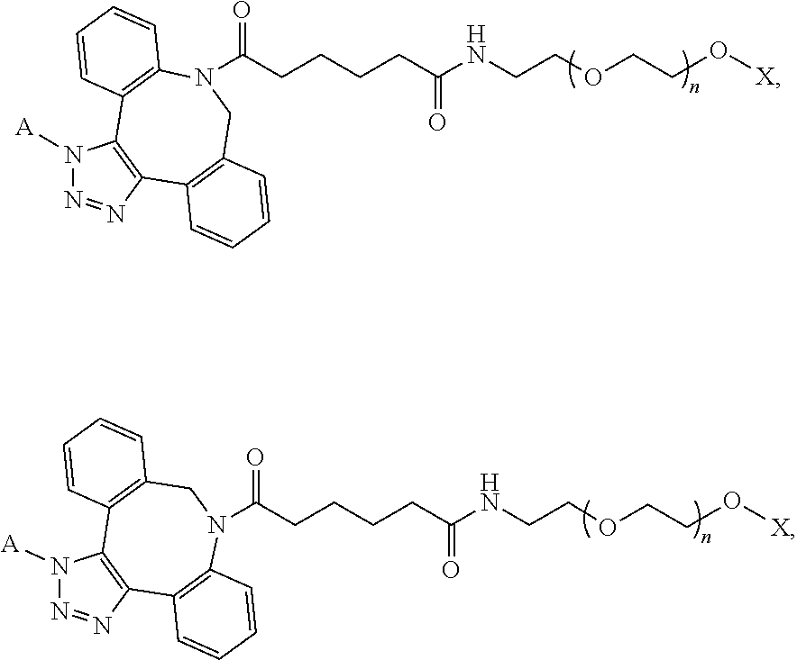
C(CCCC(NCCOCCO[X])=O)C(N1CC2=C(C3=C(N([A])N=N3)C3=C1C=CC=C3)C=CC=C2)=O.C(CCCC(NCCOCCO[X])=O)C(N1C2=C(C3=C(N([A])N=N3)C3=C(C1)C=CC=C3)C=CC=C2)=O
